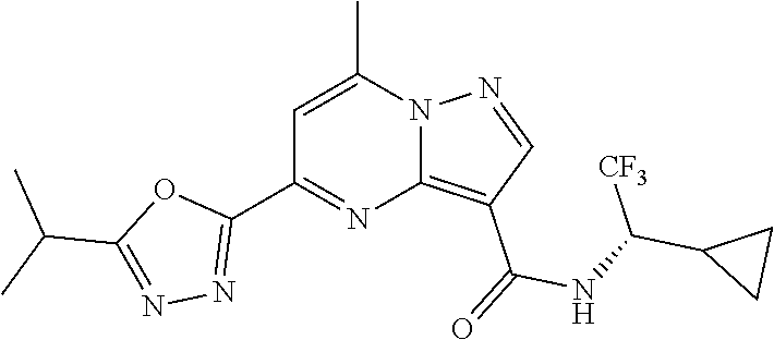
C12=C(C(=O)NC(C3CC3)[CF3])C=NN1C(C)=CC(C1=NN=C(C(C)C)O1)=N2
